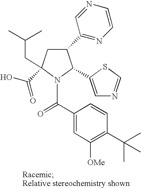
C1(C2=NC=CN=C2)CC(C(O)=O)(CC(C)C)N(C(C2=CC([OMe])=C(C(C)(C)C)C=C2)=O)C1C1=CN=CS1
